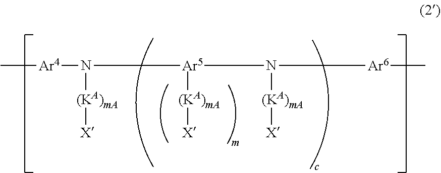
C[Ar4]N([(KA)mA][X])[Ar5]([(KA)mA][X])N([(KA)mA][X])[Ar6]C
